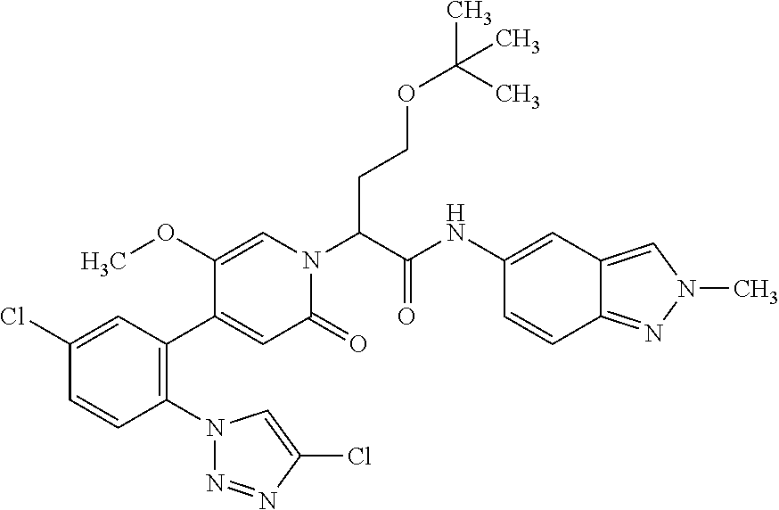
C1(N2N=NC(Cl)=C2)=C(C2=CC(=O)N(C(C(NC3=CC4=CN(C)N=C4C=C3)=O)CCOC(C)(C)C)C=C2OC)C=C(Cl)C=C1
